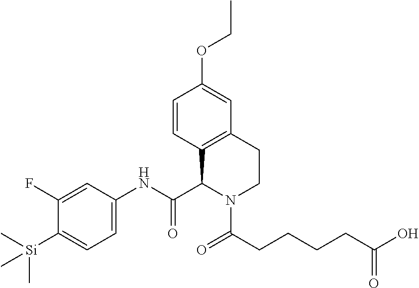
C1=CC2=C(C=C1OCC)CCN(C(CCCCC(O)=O)=O)C2C(NC1=CC=C([Si](C)(C)C)C(F)=C1)=O
